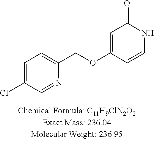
C1=C(Cl)C=NC(COC2=CC(=O)NC=C2)=C1
